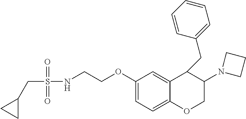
C1(OCCNS(CC2CC2)(=O)=O)=CC=C2C(=C1)C(CC1=CC=CC=C1)C(N1CCC1)CO2
